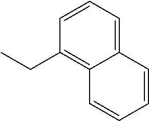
C1=CC(CC)=C2C(=C1)C=CC=C2
